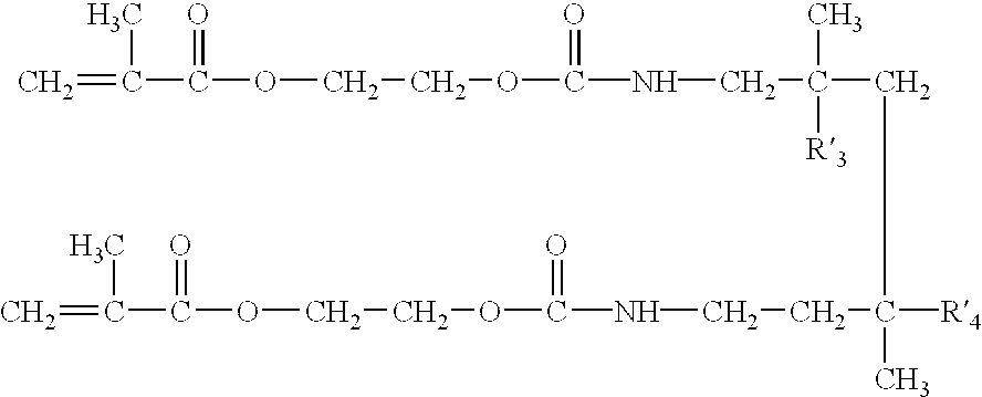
C=C(C(OCCOC(NCC(CC([R4])(C)CCNC(OCCOC(C(=C)C)=O)=O)(C)[R3])=O)=O)C
